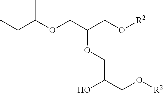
O(CC(CO[R2])OCC(CO[R2])O)C(CC)C
